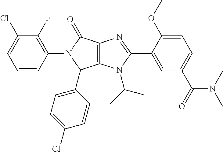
C12=C(N(C(C)C)C(C3=CC(C(N(C)C)=O)=CC=C3OC)=N1)C(C1=CC=C(Cl)C=C1)N(C1=C(F)C(Cl)=CC=C1)C2=O
